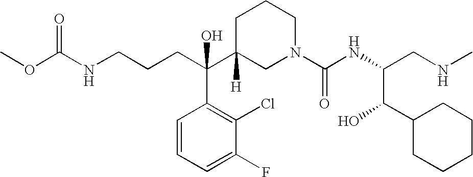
C(C(C1([H])CN(C(NC(C(C2CCCCC2)O)CNC)=O)CCC1)(C1=C(Cl)C(F)=CC=C1)O)CCNC(OC)=O
